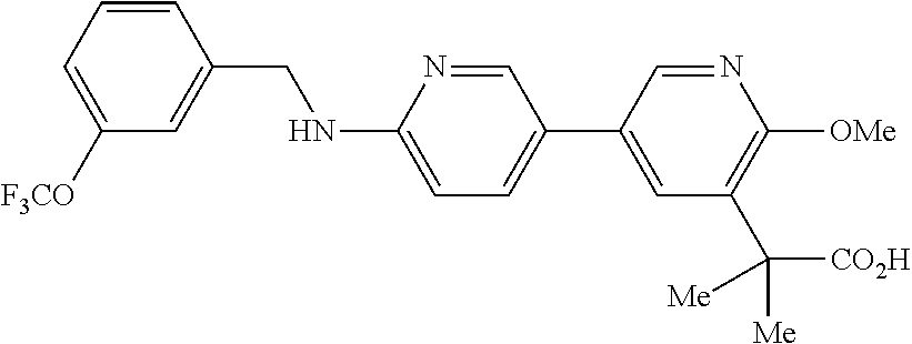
C1=CC(CNC2=CC=C(C3=CC(C([CO2H])([Me])[Me])=C([OMe])N=C3)C=N2)=CC([F3CO])=C1
